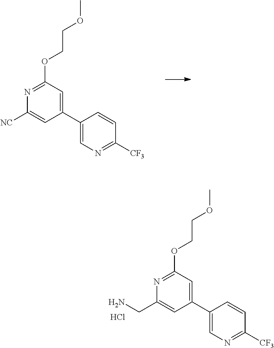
N1=C(OCCOC)C=C(C2=CN=C([CF3])C=C2)C=C1[NC].N1=C(OCCOC)C=C(C2=CN=C([CF3])C=C2)C=C1CN.Cl
